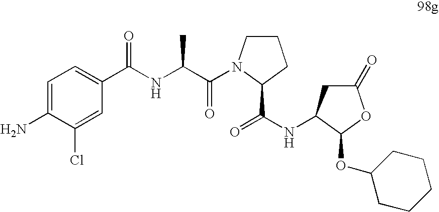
C1=C(N)C(Cl)=CC(C(NC(C(=O)N2CCCC2C(NC2CC(=O)OC2OC2CCCCC2)=O)C)=O)=C1
